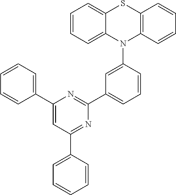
C1(C2=CC(C3=CC=CC=C3)=NC(C3=CC=CC(N4C5=C(SC6=CC=CC=C46)C=CC=C5)=C3)=N2)=CC=CC=C1
